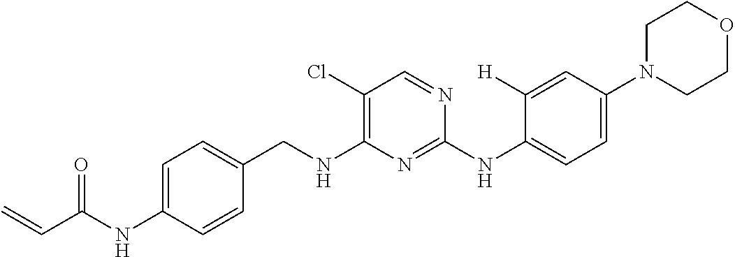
C1(NC(=O)C=C)=CC=C(CNC2=C(Cl)C=NC(NC3=CC=C(N4CCOCC4)C=C3[H])=N2)C=C1
